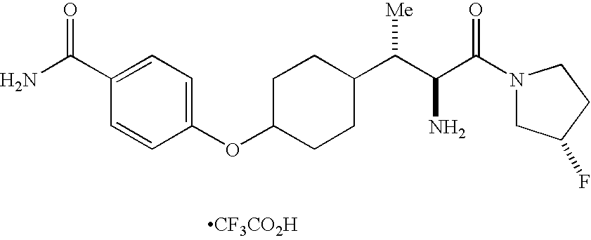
C1C(OC2=CC=C(C(N)=O)C=C2)CCC(C(C(C(N2CC(F)CC2)=O)N)[Me])C1.[CF3CO2H]
